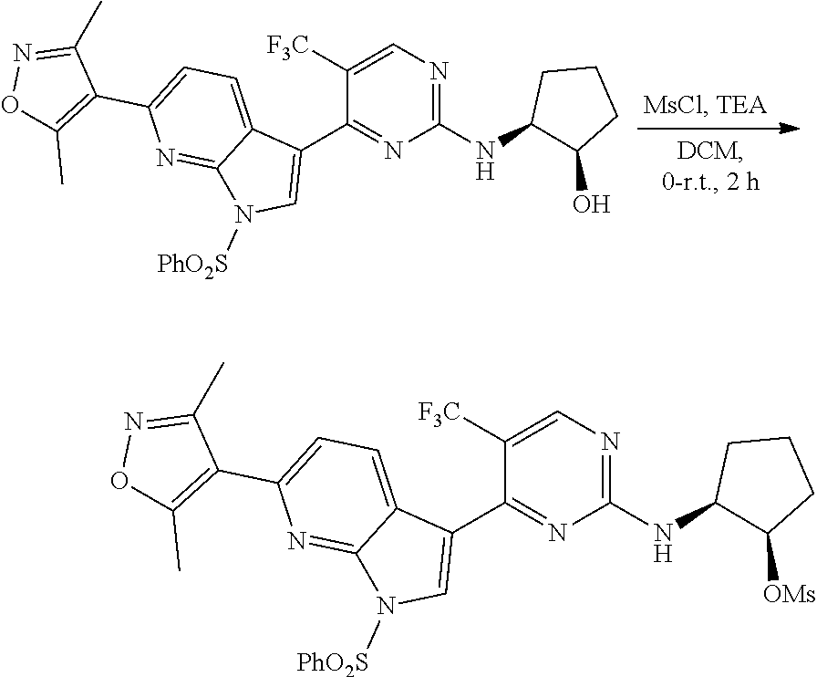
C1([F3C])=CN=C(NC2C(O)CCC2)N=C1C1=CN([PhO2S])C2=NC(C3=C(C)ON=C3C)=CC=C12.C1([F3C])=CN=C(NC2C([OMs])CCC2)N=C1C1=CN([PhO2S])C2=NC(C3=C(C)ON=C3C)=CC=C12
